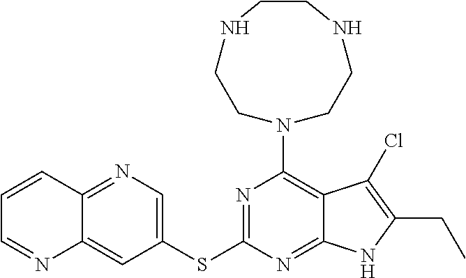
N1=C(SC2=CN=C3C(=C2)N=CC=C3)N=C2C(=C1N1CCNCCNCC1)C(Cl)=C(CC)N2
